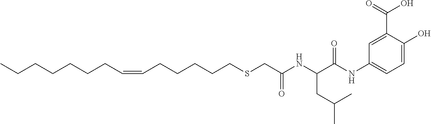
CCCCCCCC=CCCCCCSCC(NC(CC(C)C)C(NC1=CC=C(O)C(C(=O)O)=C1)=O)=O
